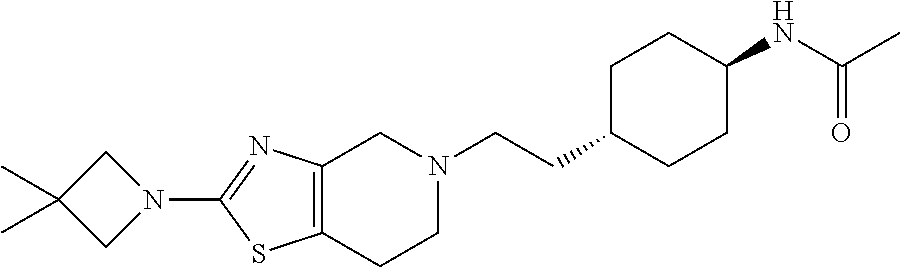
C12=C(CCN(CCC3CCC(NC(C)=O)CC3)C1)SC(N1CC(C)(C)C1)=N2
